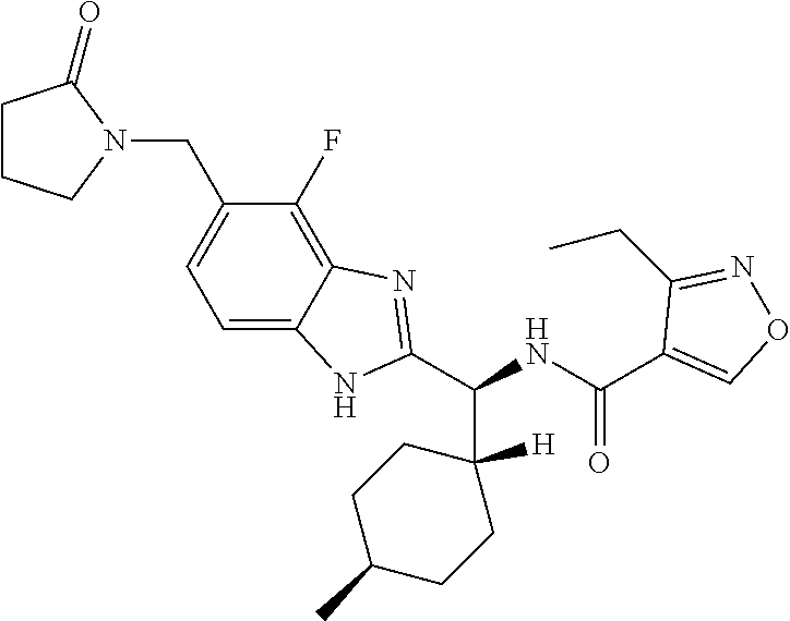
N1(CC2=CC=C3C(=C2F)N=C(C(NC(C2=CON=C2CC)=O)C2([H])CCC(C)CC2)N3)C(=O)CCC1
